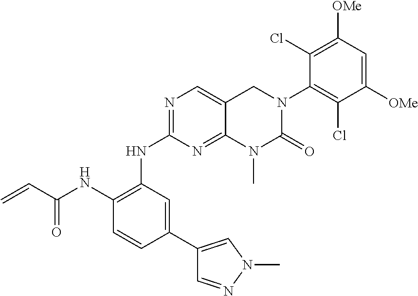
C12=NC(NC3=C(NC(C=C)=O)C=CC(C4=CN(C)N=C4)=C3)=NC=C1CN(C1=C(Cl)C([OMe])=CC([OMe])=C1Cl)C(=O)N2C
